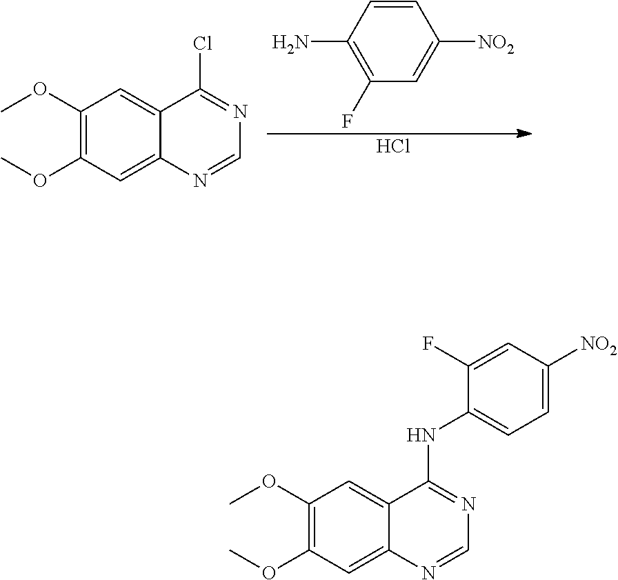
C1=CC(N)=C(F)C=C1[NO2].Cl.C1(OC)=C(OC)C=C2C(=C1)C(Cl)=NC=N2.C1(OC)=C(OC)C=C2C(=C1)C(NC1=CC=C([NO2])C=C1F)=NC=N2
